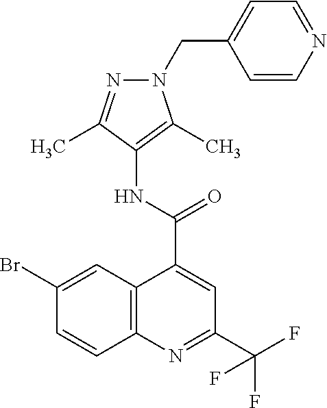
C12=C(N=C(C(F)(F)F)C=C1C(=O)NC1=C(C)N(CC3=CC=NC=C3)N=C1C)C=CC(Br)=C2
